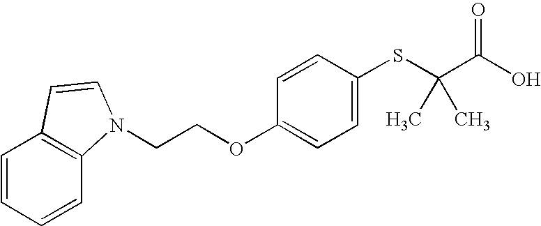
C1=CC=CC2=C1C=CN2CCOC1=CC=C(SC(C(O)=O)(C)C)C=C1
